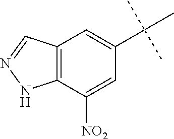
C12=C(C([NO2])=CC(C(C)(C)C)=C1)NN=C2
